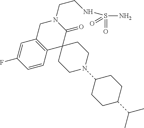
C1C2=C(C3(C(=O)N1CCNS(=O)(N)=O)CCN(C1CCC(C(C)C)CC1)CC3)C=CC(F)=C2
